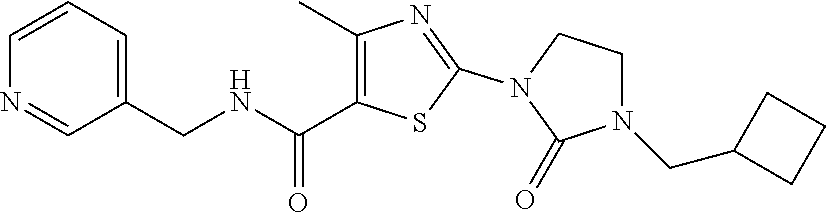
C1(C)=C(C(NCC2=CC=CN=C2)=O)SC(N2C(=O)N(CC3CCC3)CC2)=N1
